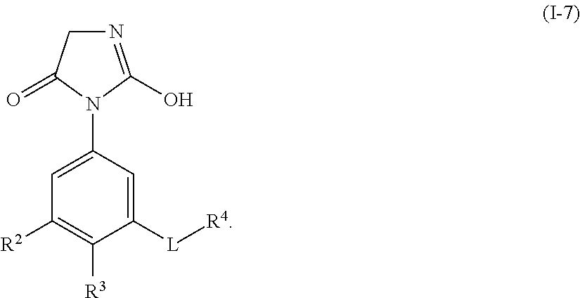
N1(C2=CC([R2])=C([R3])C([L][R4])=C2)C(O)=NCC1=O
